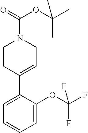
C1CC(C2=CC=CC=C2OC(F)(F)F)=CCN1C(=O)OC(C)(C)C
